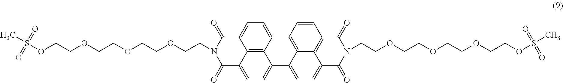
C12=C3C4=CC=C1C(=O)N(CCOCCOCCOCCOS(C)(=O)=O)C(=O)C2=CC=C3C1=CC=C2C3=C(C=CC4=C13)C(=O)N(CCOCCOCCOCCOS(C)(=O)=O)C2=O
